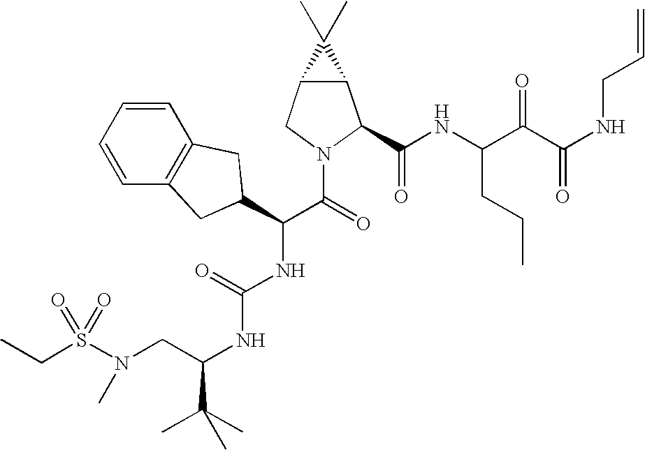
S(N(CC(NC(NC(C(=O)N1C(C(NC(C(C(NCC=C)=O)=O)CCC)=O)C2C(C1)C2(C)C)C1CC2=C(C=CC=C2)C1)=O)C(C)(C)C)C)(=O)(=O)CC
